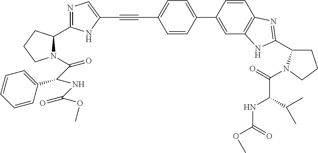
C12=C(C=C(C3=CC=C(C#CC4=CN=C(C5N(C(C(NC(OC)=O)C6=CC=CC=C6)=O)CCC5)N4)C=C3)C=C1)NC(C1CCCN1C(=O)C(C(C)C)NC(OC)=O)=N2
